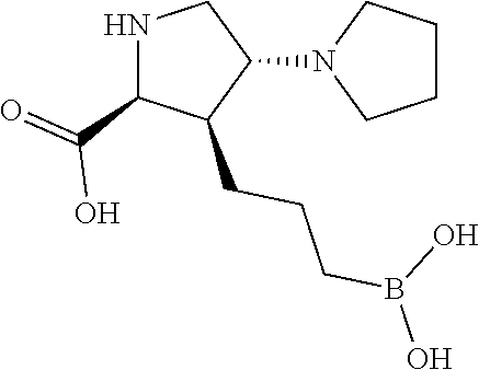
N1C(C(=O)O)C(CCCB(O)O)C(N2CCCC2)C1
